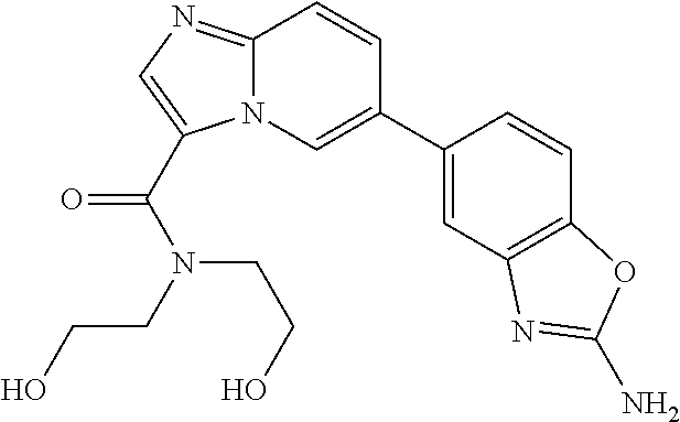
C12=NC=C(C(N(CCO)CCO)=O)N1C=C(C1=CC3=C(C=C1)OC(N)=N3)C=C2
